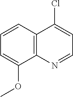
C1=CC2=C(C(OC)=C1)N=CC=C2Cl
